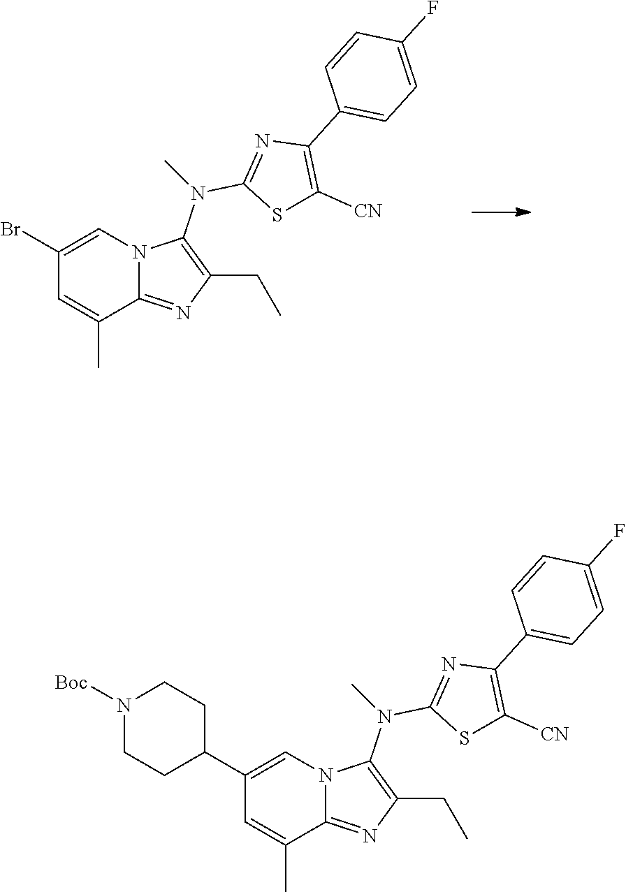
C12=NC(CC)=C(N(C)C3=NC(C4=CC=C(F)C=C4)=C([CN])S3)N1C=C(Br)C=C2C.C12=NC(CC)=C(N(C3=NC(C4=CC=C(F)C=C4)=C([CN])S3)C)N1C=C(C1CCN([Boc])CC1)C=C2C
